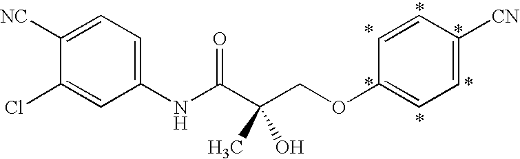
C1=C([NC])C(Cl)=CC(NC(C(COC2=CC=C([CN])C=C2)(C)O)=O)=C1
